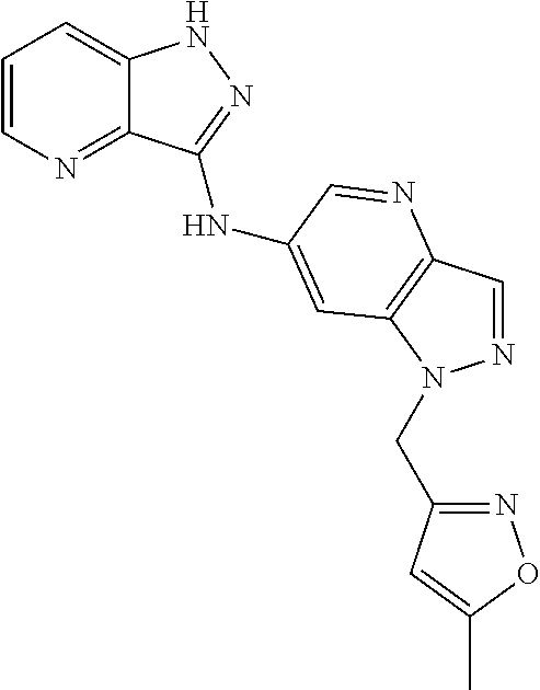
C1=CN=C2C(=C1)NN=C2NC1=CC2=C(C=NN2CC2=NOC(C)=C2)N=C1
